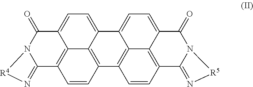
C12=C3C4=N[R4]N4C(=O)C1=CC=C1C2=C(C=C3)C2=C3C1=CC=C1C3=C(C=C2)C2=N[R5]N2C1=O
